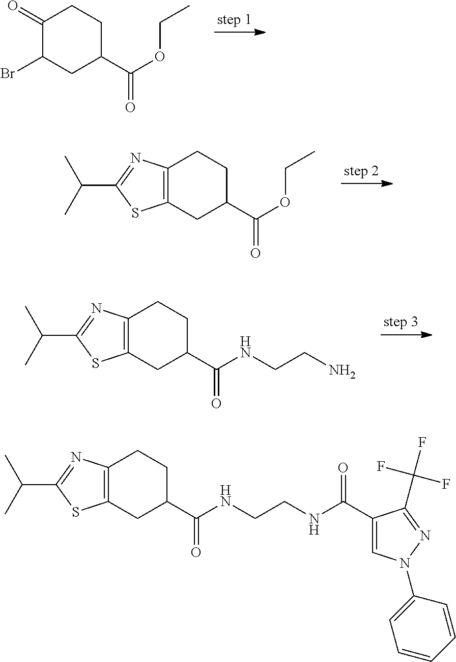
C1(=O)C(Br)CC(C(OCC)=O)CC1.C12=C(CC(C(OCC)=O)CC1)SC(C(C)C)=N2.C12=C(CC(C(NCCN)=O)CC1)SC(C(C)C)=N2.C12=C(CC(C(NCCNC(C3=CN(C4=CC=CC=C4)N=C3C(F)(F)F)=O)=O)CC1)SC(C(C)C)=N2
